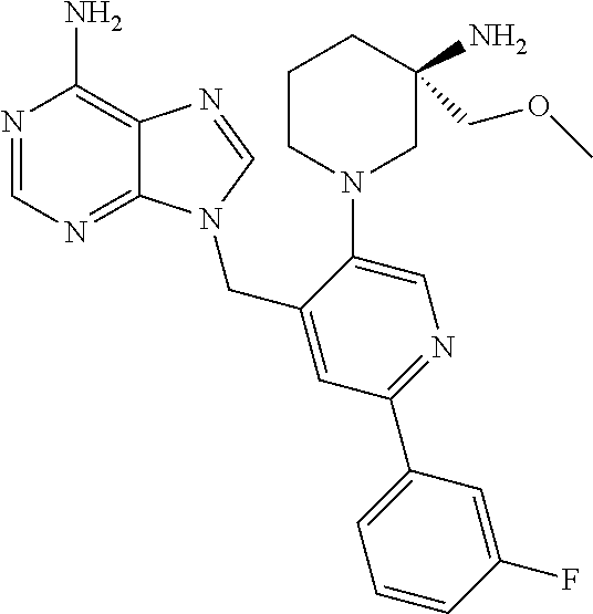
N1=CN=C2C(=C1N)N=CN2CC1=CC(C2=CC=CC(F)=C2)=NC=C1N1CC(N)(COC)CCC1
